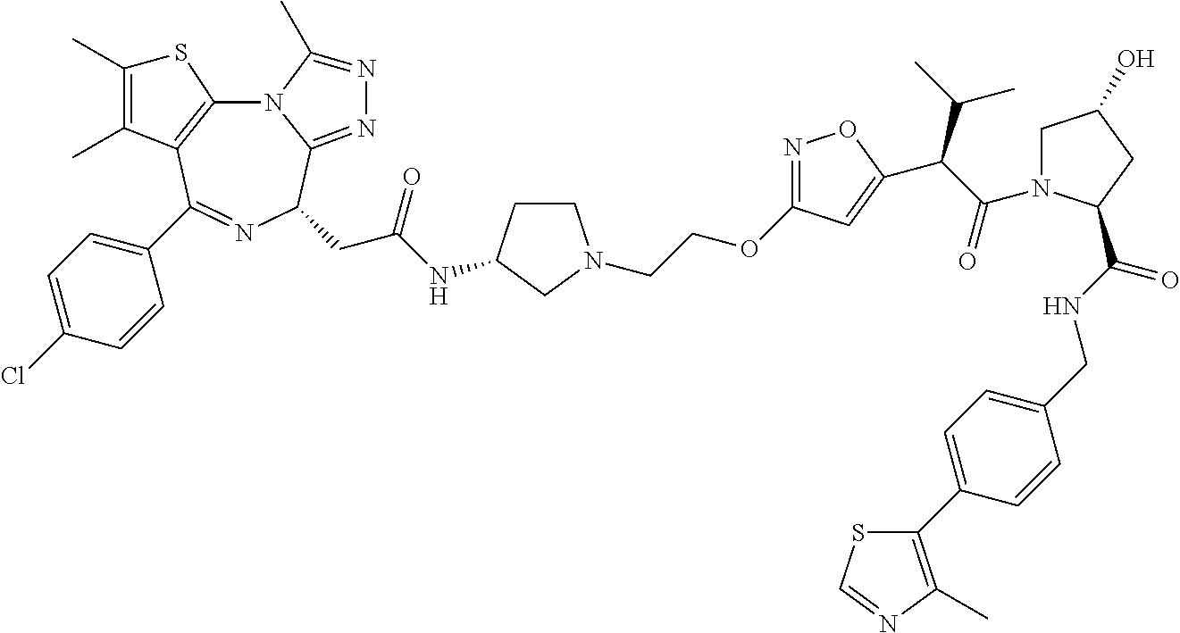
N12C3=C(C(C4=CC=C(Cl)C=C4)=NC(CC(NC4CCN(CCOC5=NOC(C(C(=O)N6CC(O)CC6C(NCC6=CC=C(C7=C(C)N=CS7)C=C6)=O)C(C)C)=C5)C4)=O)C1=NN=C2C)C(C)=C(C)S3
